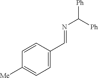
N(C([Ph])[Ph])=CC1=CC=C([Me])C=C1
